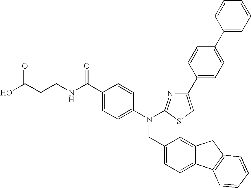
OC(CCNC(C1=CC=C(N(CC2=CC=C3C(=C2)CC2=C3C=CC=C2)C2=NC(C3=CC=C(C4=CC=CC=C4)C=C3)=CS2)C=C1)=O)=O
